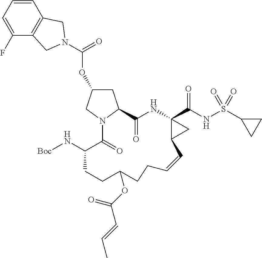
C1(F)=CC=CC2=C1CN(C(=O)OC1CC3N(C1)C(=O)C(N[Boc])CCC(OC(C=CC)=O)CCC=CC1C(C(=O)NS(C4CC4)(=O)=O)(NC3=O)C1)C2
